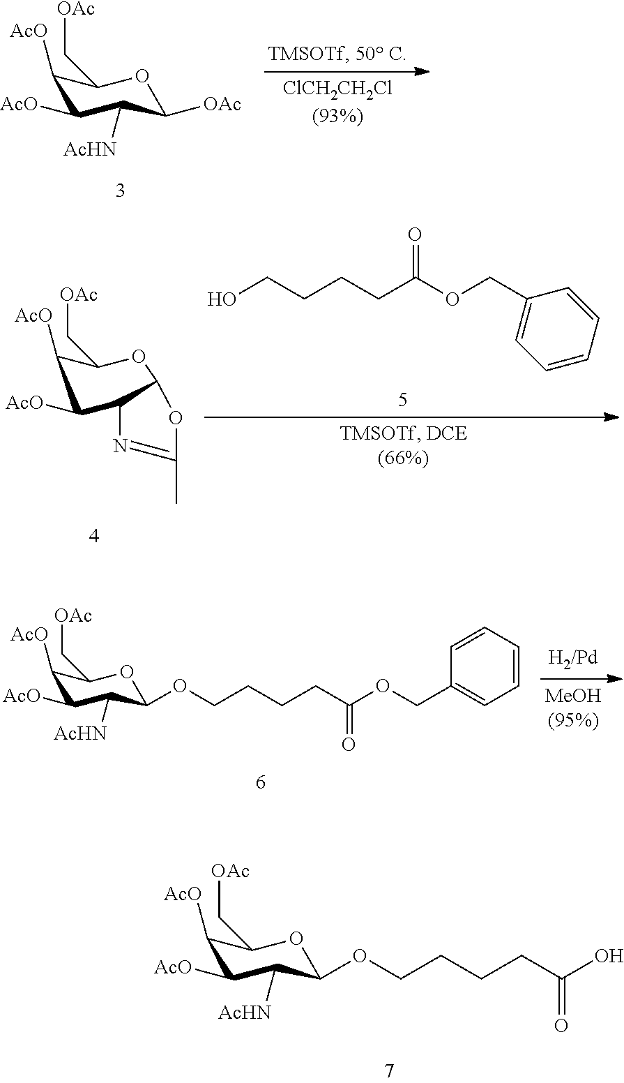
C1([AcO])C([AcO])C([AcHN])C([OAc])OC1C[OAc].C1([AcO])C([AcO])C2N=C(C)OC2OC1C[OAc].C1(COC(CCCCO)=O)=CC=CC=C1.C1([AcO])C([AcO])C([AcHN])C(OCCCCC(OCC2=CC=CC=C2)=O)OC1C[OAc].C1([AcO])C([AcO])C([AcHN])C(OCCCCC(O)=O)OC1C[OAc]
